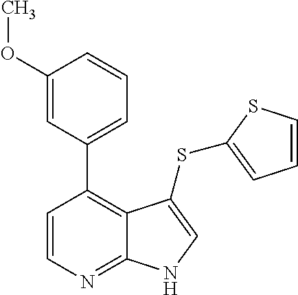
C1(OC)=CC(C2=C3C(=NC=C2)NC=C3SC2=CC=CS2)=CC=C1
